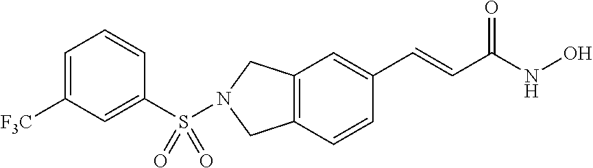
C1(S(N2CC3=C(C=CC(C=CC(NO)=O)=C3)C2)(=O)=O)=CC([F3C])=CC=C1
